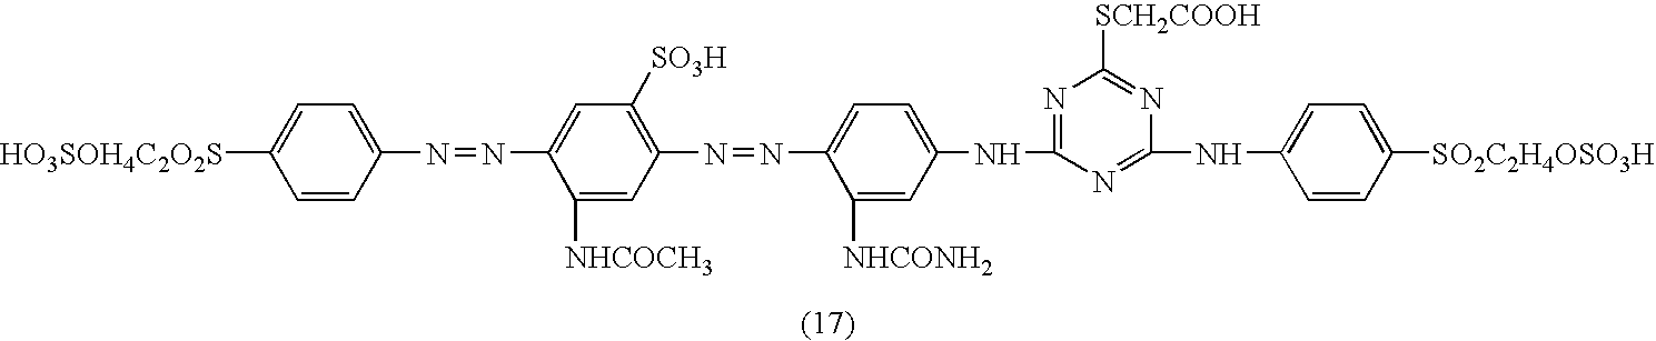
C1=CC(N=NC2=CC([SO3H])=C(N=NC3=CC=C(NC4=NC([SCH2COOH])=NC(NC5=CC=C([SO2C2H4OSO3H])C=C5)=N4)C=C3[NHCONH2])C=C2[NHCOCH3])=CC=C1[HO3SOH4C2O2S]
